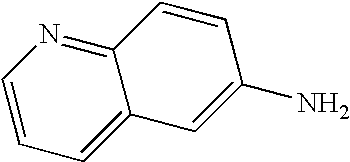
C1=CC=C2C(=N1)C=CC(N)=C2
